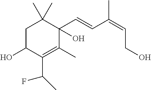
C1C(O)C(C(C)F)=C(C)C(C=CC(=CCO)C)(O)C1(C)C
